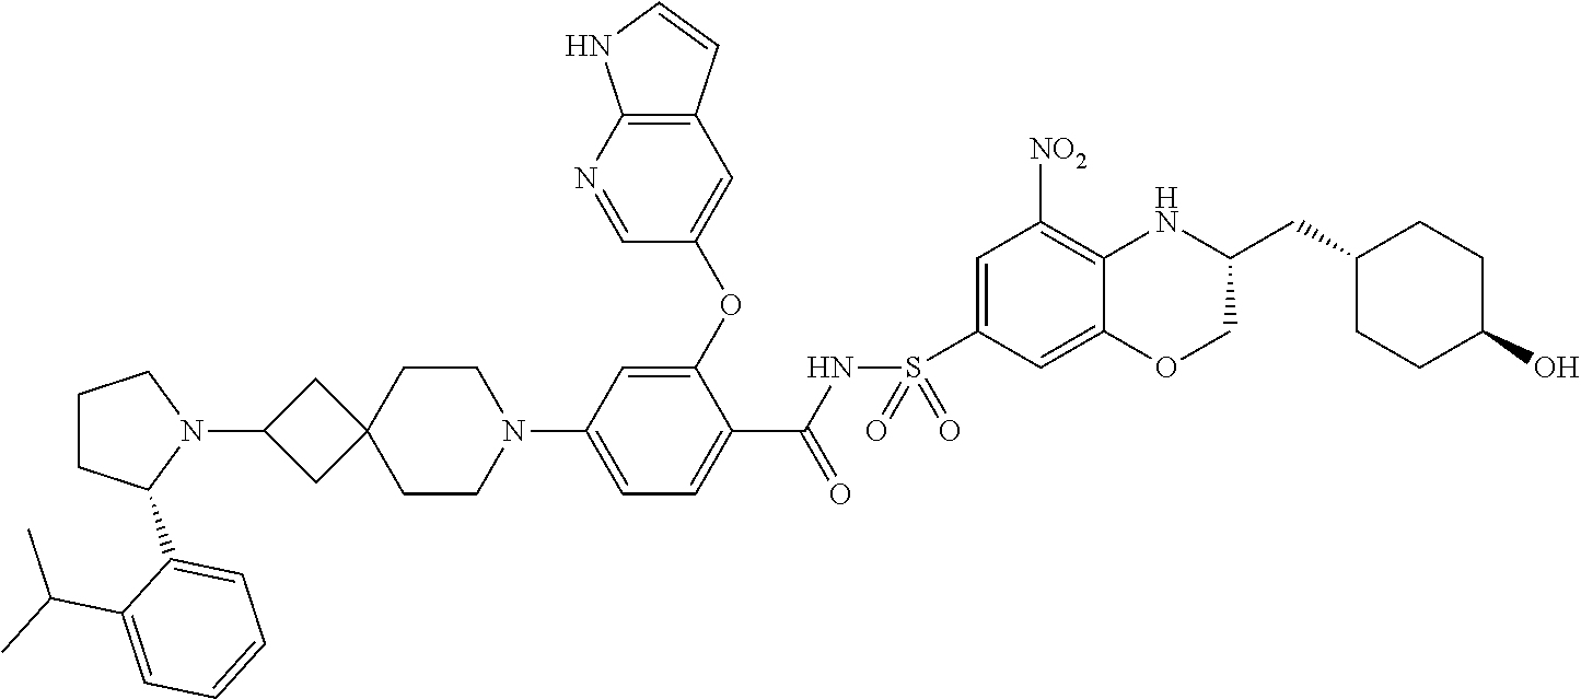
C1CC(C2=CC=CC=C2C(C)C)N(C2CC3(C2)CCN(C2=CC=C(C(NS(C4=CC([NO2])=C5C(=C4)OCC(CC4CCC(O)CC4)N5)(=O)=O)=O)C(OC4=CC5=C(N=C4)NC=C5)=C2)CC3)C1
